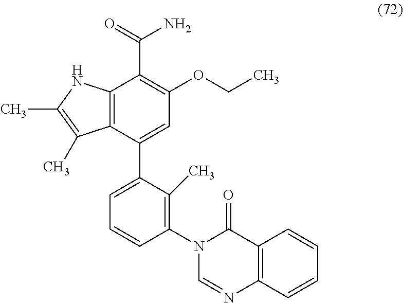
C12=C(C(C3=CC=CC(N4C=NC5=C(C4=O)C=CC=C5)=C3C)=CC(OCC)=C1C(=O)N)C(C)=C(C)N2
